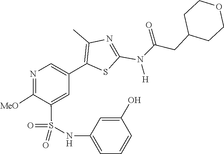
O=C(CC1CCOCC1)N(C1=NC(C)=C(C2=CN=C([MeO])C(S(=O)(NC3=CC=CC(O)=C3)=O)=C2)S1)[H]
